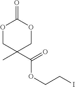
O1CC(C(=O)OCCI)(C)COC1=O
